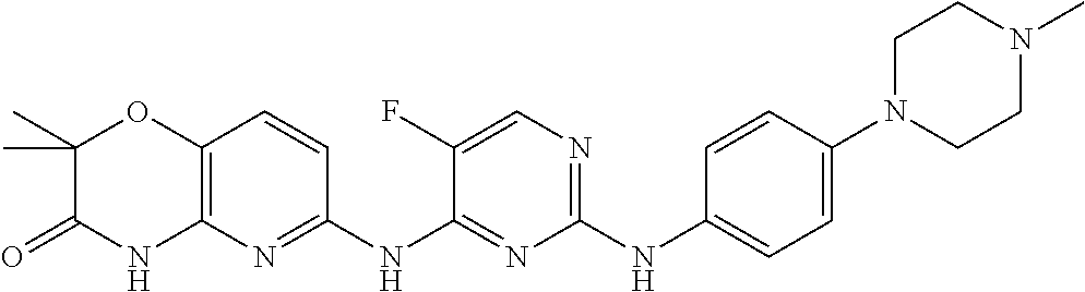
C1(NC2=CC=C(N3CCN(C)CC3)C=C2)=NC=C(F)C(NC2=NC3=C(C=C2)OC(C)(C)C(=O)N3)=N1
